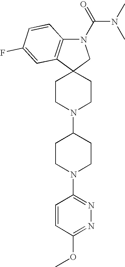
C1CN(C2CCN(C3=NN=C(OC)C=C3)CC2)CCC12CN(C(=O)N(C)C)C1=C2C=C(F)C=C1
